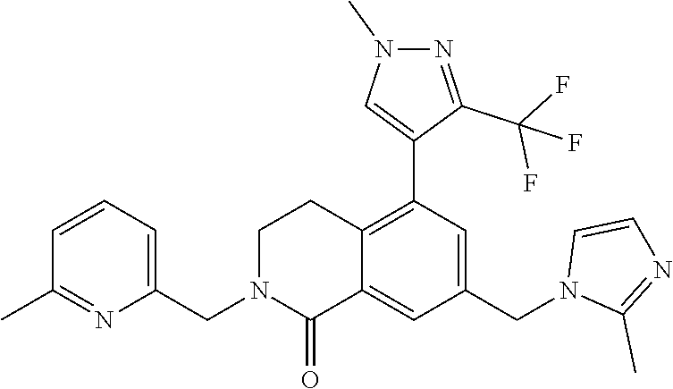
C1=CC=C(CN2CCC3=C(C4=CN(C)N=C4C(F)(F)F)C=C(CN4C(C)=NC=C4)C=C3C2=O)N=C1C
